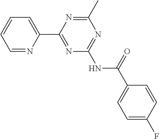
C1=NC(C2=NC(NC(C3=CC=C(F)C=C3)=O)=NC(C)=N2)=CC=C1
